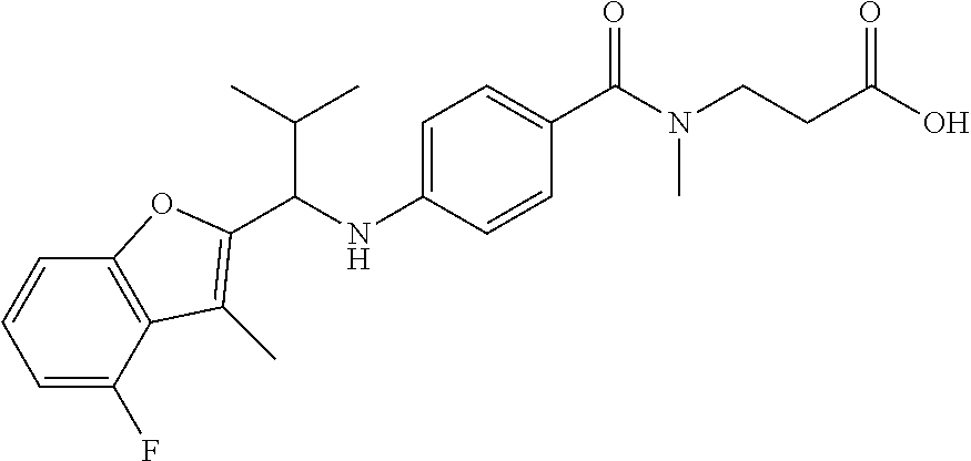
C1=C(NC(C(C)C)C2=C(C)C3=C(C=CC=C3F)O2)C=CC(C(N(CCC(O)=O)C)=O)=C1
